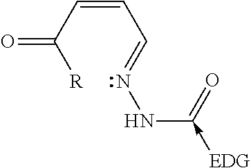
C([R])(C=CC=NNC(=O)-[EDG])=O
